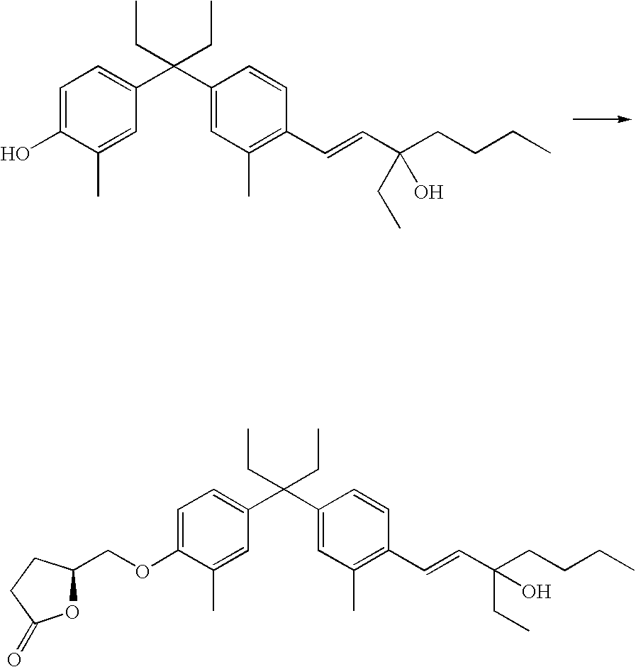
C1=C(O)C(C)=CC(C(C2=CC(C)=C(C=CC(CCCC)(CC)O)C=C2)(CC)CC)=C1.C1=C(OCC2OC(=O)CC2)C(C)=CC(C(C2=CC(C)=C(C=CC(CCCC)(CC)O)C=C2)(CC)CC)=C1
